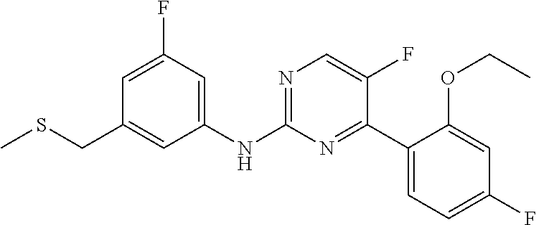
N(C1=NC=C(F)C(C2=CC=C(F)C=C2OCC)=N1)C1=CC(F)=CC(CSC)=C1
